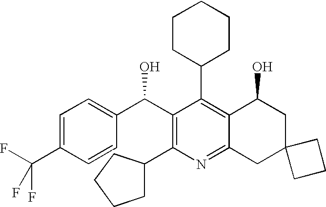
C1=C(C(F)(F)F)C=CC(C(C2=C(C3CCCC3)N=C3C(=C2C2CCCCC2)C(O)CC2(C3)CCC2)O)=C1
